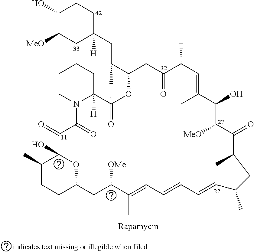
C1(O)C([MeO])CC(CC(C2OC(=O)C3([H])CCCCN3C(=O)C(=O)C3(O)OC(CCC3C)CC([OMe])C(C)=CC=CC=CC(C)CC(C)C(=O)C([MeO])C(O)C(C)=CC(C)C(=O)C2)C)([H])CC1
